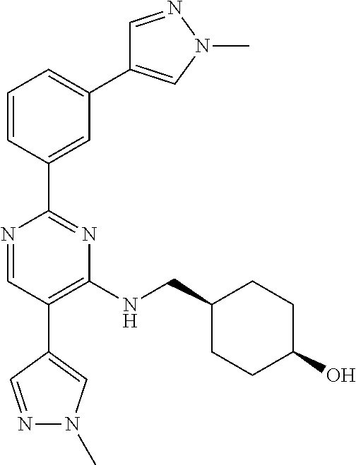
N1=CC(C2=CN(C)N=C2)=C(NCC2CCC(O)CC2)N=C1C1=CC(C2=CN(C)N=C2)=CC=C1
